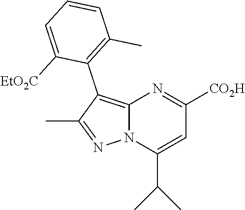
C1=CC=C([EtO2C])C(C2=C3N(N=C2C)C(C(C)C)=CC([CO2H])=N3)=C1C
